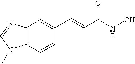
C1=NC2=C(C=CC(C=CC(NO)=O)=C2)N1C
